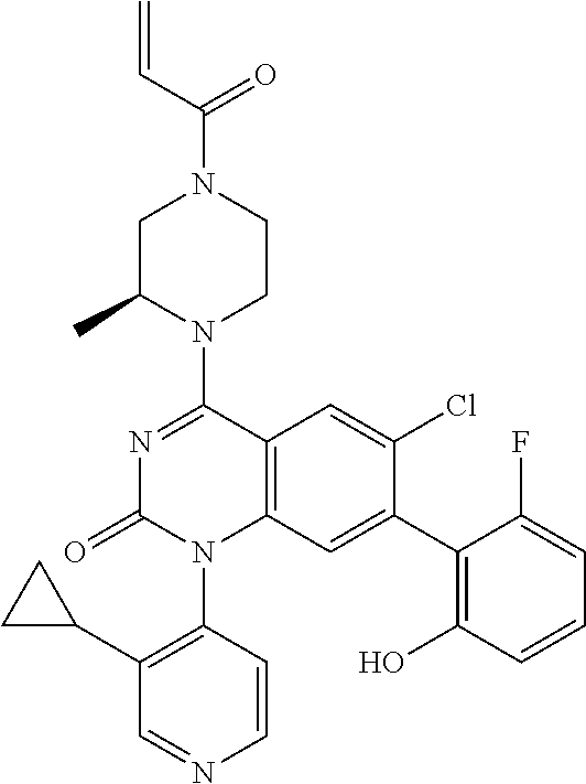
C1C(C)N(C2=NC(=O)N(C3=C(C4CC4)C=NC=C3)C3=C2C=C(Cl)C(C2=C(O)C=CC=C2F)=C3)CCN1C(C=C)=O
